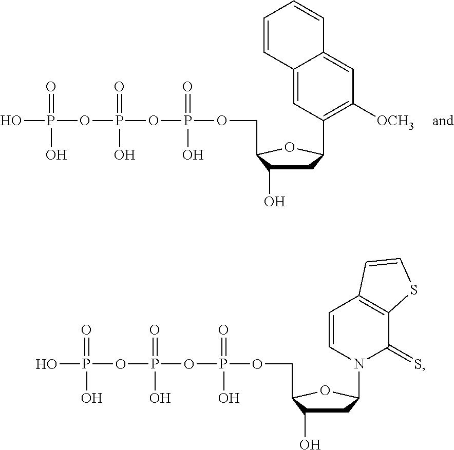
C1C(O)C(COP(=O)(O)OP(=O)(O)OP(=O)(O)O)OC1C1=C([OCH3])C=C2C(=C1)C=CC=C2.C1C(O)C(COP(=O)(O)OP(=O)(O)OP(=O)(O)O)OC1N1C(=S)C2=C(C=C1)C=CS2
